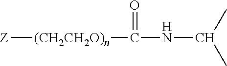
[Z][(CH2CH2O)n]C(=O)NC(C)C
